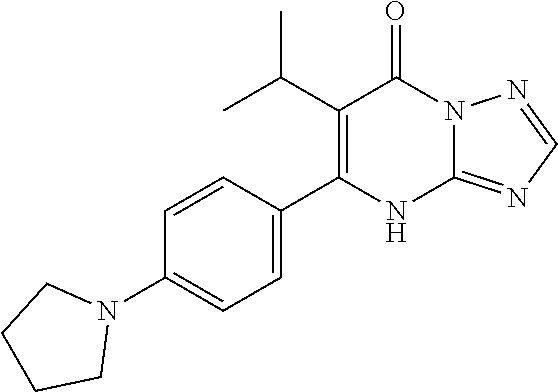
C1(C(C)C)=C(C2=CC=C(N3CCCC3)C=C2)NC2=NC=NN2C1=O
